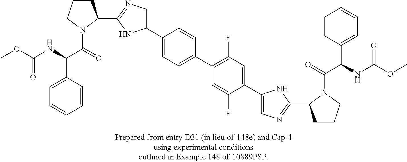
C1(C2CCCN2C(=O)C(NC(OC)=O)C2=CC=CC=C2)=NC=C(C2=CC=C(C3=C(F)C=C(C4=CN=C(C5CCCN5C(=O)C(NC(OC)=O)C5=CC=CC=C5)N4)C(F)=C3)C=C2)N1
